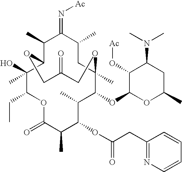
C1(=O)COC2C(C)C(=N[Ac])C(C)CC(C)(C(OC3OC(C)CC(N(C)C)C3O[Ac])C(C)C(OC(=O)CC3=NC=CC=C3)C(C)C(=O)OC(CC)C2(C)O)OC1
